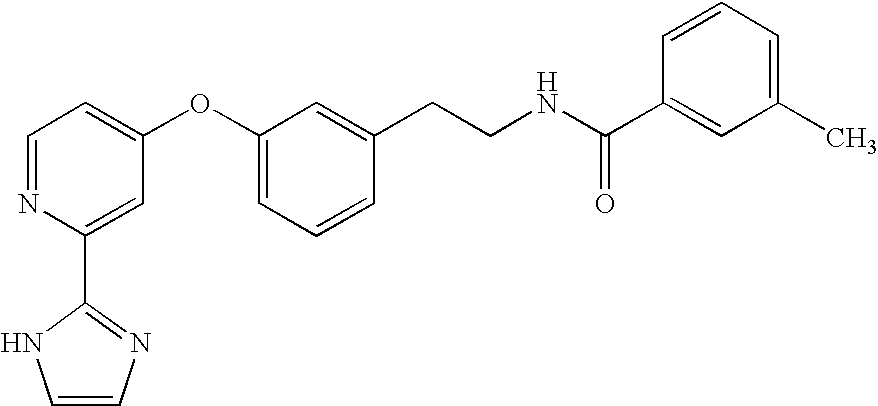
C1=NC(C2=NC=CN2)=CC(OC2=CC=CC(CCNC(C3=CC(C)=CC=C3)=O)=C2)=C1
